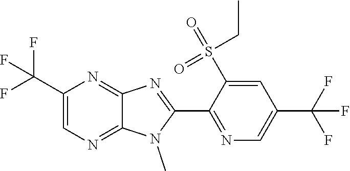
N1(C)C(C2=NC=C(C(F)(F)F)C=C2S(=O)(CC)=O)=NC2=NC(C(F)(F)F)=CN=C12
